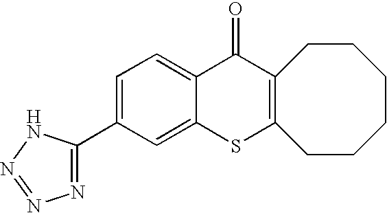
C1=C(C2=NN=NN2)C=C2C(=C1)C(=O)C1=C(S2)CCCCCC1
